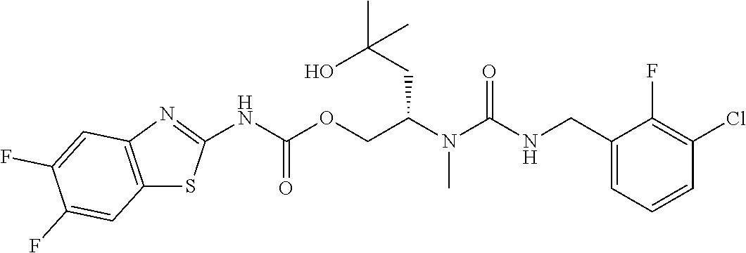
C1(F)=C(Cl)C=CC=C1CNC(N(C(COC(NC1=NC2=C(S1)C=C(F)C(F)=C2)=O)CC(O)(C)C)C)=O
